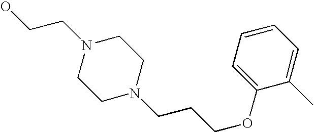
OCCN1CCN(CCCOC2=CC=CC=C2C)CC1
